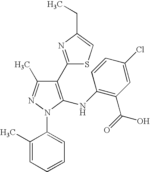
C1(C2=NC(CC)=CS2)=C(NC2=C(C(=O)O)C=C(Cl)C=C2)N(C2=CC=CC=C2C)N=C1C
